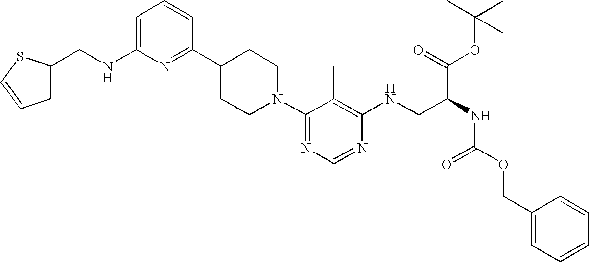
C1=C(NCC2=CC=CS2)N=C(C2CCN(C3=NC=NC(NCC(NC(OCC4=CC=CC=C4)=O)C(=O)OC(C)(C)C)=C3C)CC2)C=C1
